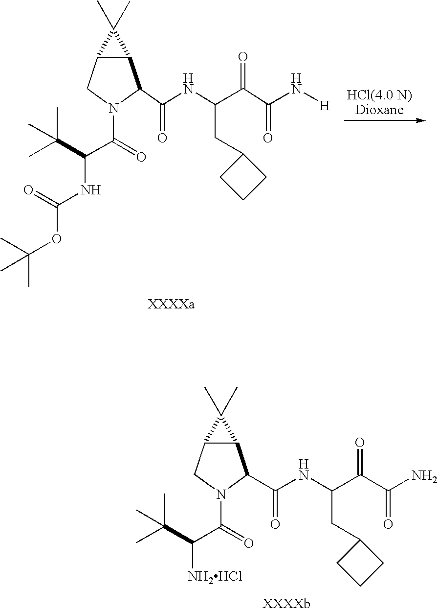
CC(C([NH2HCl])C(=O)N1CC2C(C1C(NC(C(C(N)=O)=O)CC1CCC1)=O)C2(C)C)(C)C.C12C(CN(C(=O)C(C(C)(C)C)NC(=O)OC(C)(C)C)C1C(NC(C(C(N[H])=O)=O)CC1CCC1)=O)C2(C)C
